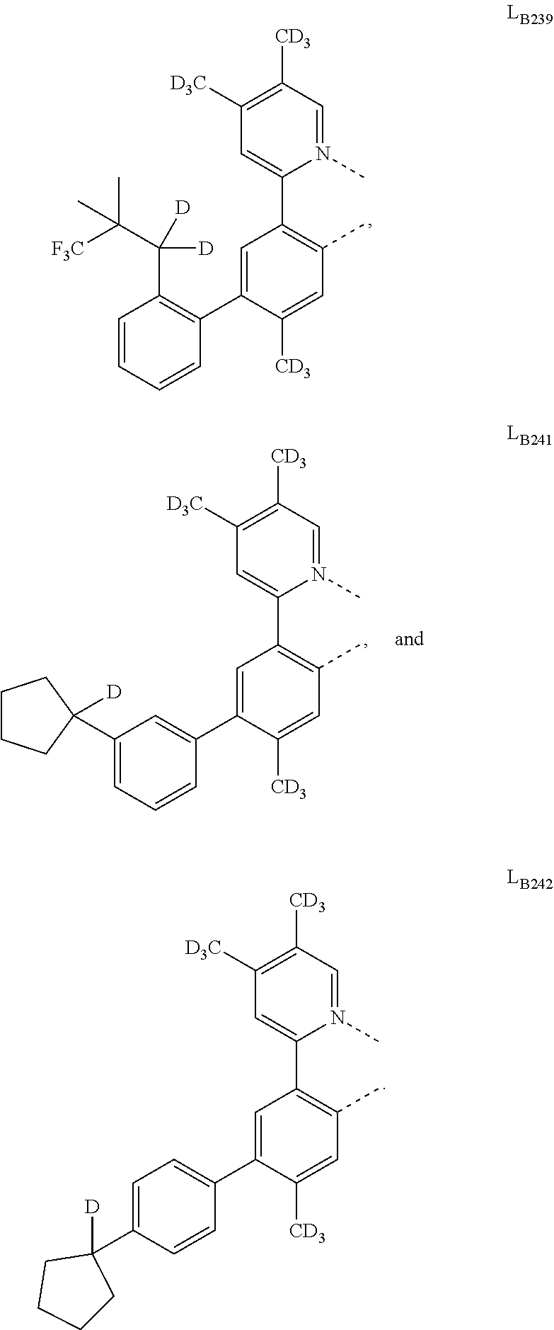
CC1=C(C2=CC([D3C])=C([CD3])C=N2C)C=C(C2=C(C(C([F3C])(C)C)([D])[D])C=CC=C2)C([CD3])=C1.CC1=C(C2=CC([D3C])=C([CD3])C=N2C)C=C(C2=CC(C3([D])CCCC3)=CC=C2)C([CD3])=C1.CC1=C(C2=CC([D3C])=C([CD3])C=N2C)C=C(C2=CC=C(C3([D])CCCC3)C=C2)C([CD3])=C1
